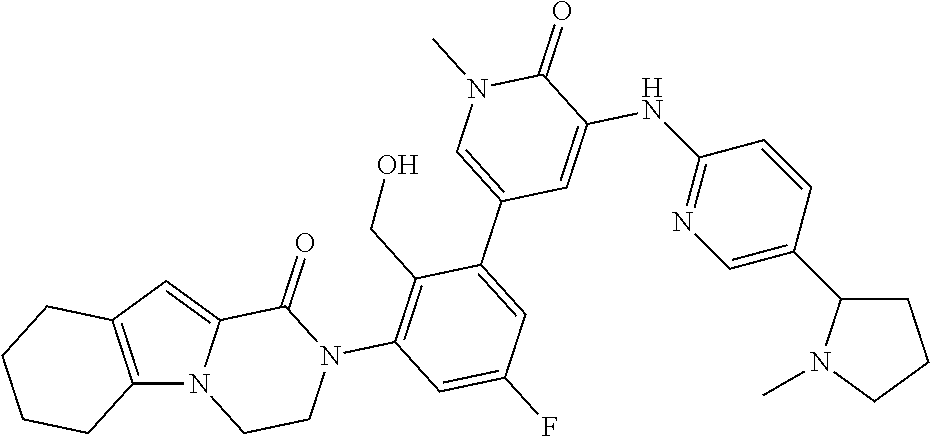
C12=C(C=C3N1CCN(C1=C(CO)C(C4=CN(C)C(=O)C(NC5=NC=C(C6CCCN6C)C=C5)=C4)=CC(F)=C1)C3=O)CCCC2
